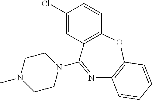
C1(Cl)=CC2=C(C=C1)OC1=C(N=C2N2CCN(C)CC2)C=CC=C1
